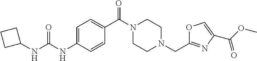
C1(C(N2CCN(CC3=NC(C(OC)=O)=CO3)CC2)=O)=CC=C(NC(NC2CCC2)=O)C=C1
